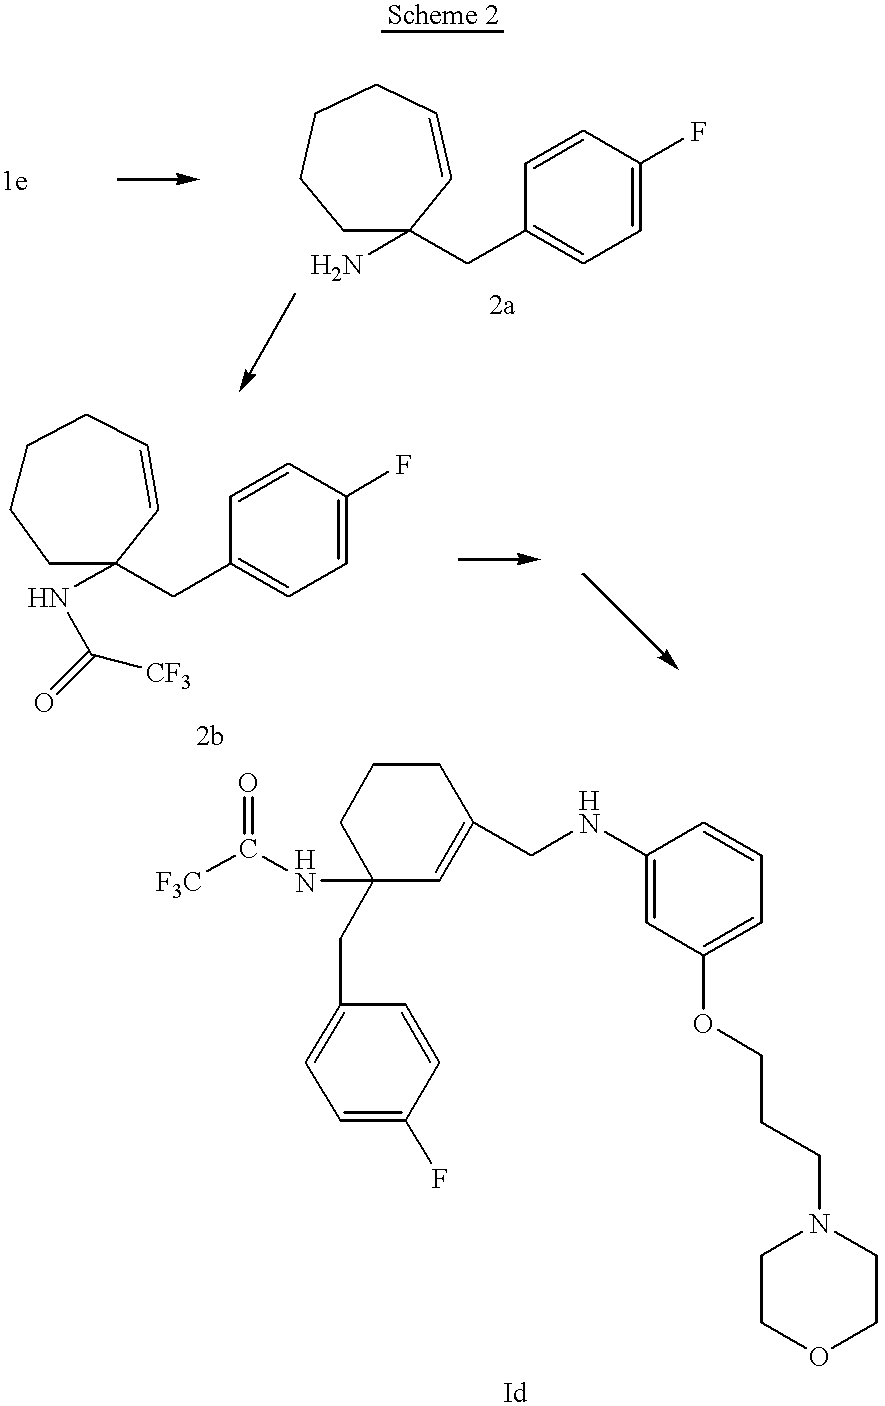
C1=CC(F)=CC=C1CC1(N)CCCCC=C1.C1(NCC2=CC(NC([F3C])=O)(CC3=CC=C(F)C=C3)CCC2)=CC(OCCCN2CCOCC2)=CC=C1.C1=CC(F)=CC=C1CC1(NC(=O)[CF3])CCCCC=C1
